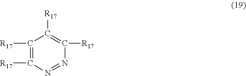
N1=NC([R17])=C([R17])C([R17])=C1[R17]
